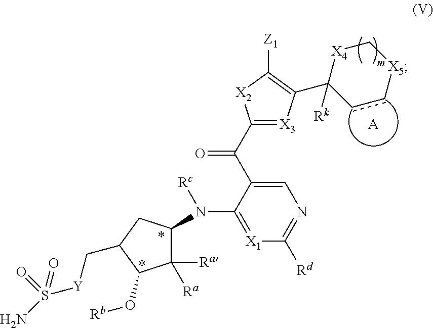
C1([Ra])([Ra])C(N(C2=[X1]C([Rd])=NC=C2C(C2=[X3]C(C3([Rk])cc[X5]C[X4]3)=C([Z1])[X2]2)=O)[Rc])CC(C[Y]S(N)(=O)=O)C1O[Rb].[A]
